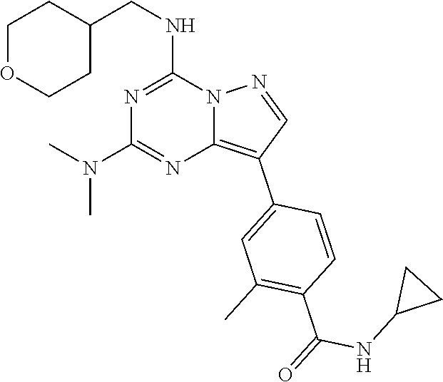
C1(CNC2=NC(N(C)C)=NC3=C(C4=CC(C)=C(C(=O)NC5CC5)C=C4)C=NN23)CCOCC1
